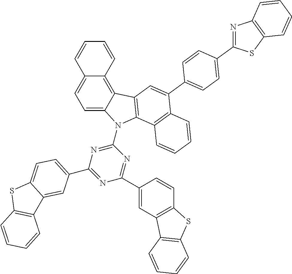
C1=C2C(=C3C(=C1)C=CC=C3)C1=C(N2C2=NC(C3=CC=C4C(=C3)C3=C(S4)C=CC=C3)=NC(C3=CC4=C(C=C3)SC3=C4C=CC=C3)=N2)C2=C(C(C3=CC=C(C4=NC5=C(S4)C=CC=C5)C=C3)=C1)C=CC=C2
